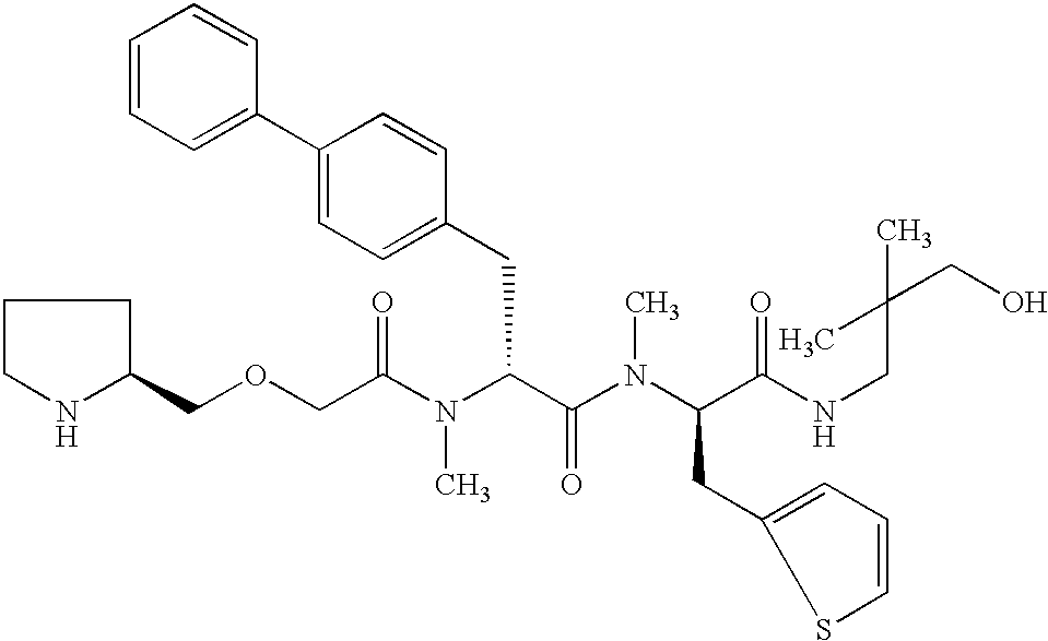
C1(COCC(N(C(C(=O)N(C)C(CC2=CC=CS2)C(=O)NCC(CO)(C)C)CC2=CC=C(C3=CC=CC=C3)C=C2)C)=O)CCCN1
